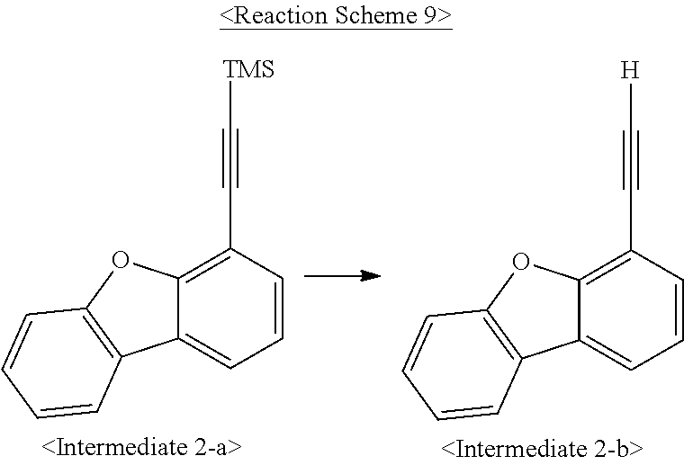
C1=CC(C#C[TMS])=C2C(=C1)C1=C(O2)C=CC=C1.C1=CC(C#C[H])=C2C(=C1)C1=C(O2)C=CC=C1
